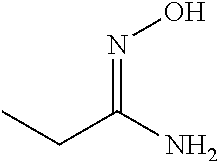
CCC(N)=NO
